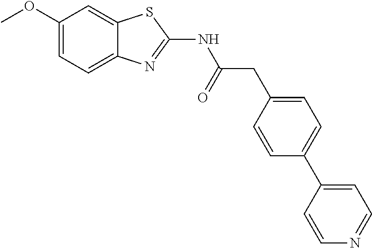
C1(OC)=CC=C2C(=C1)SC(NC(CC1=CC=C(C3=CC=NC=C3)C=C1)=O)=N2
